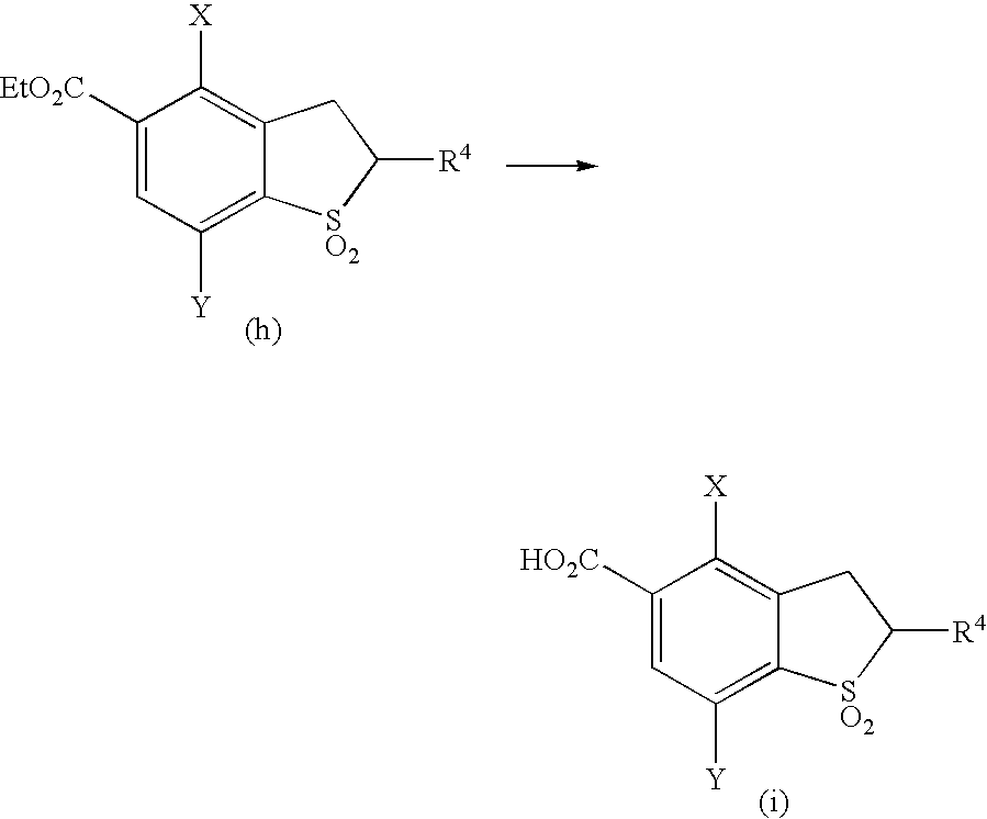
C1([EtO2C])=CC([Y])=C2C(=C1[X])CC([R4])[SO2]2.C1([HO2C])=CC([Y])=C2C(=C1[X])CC([R4])[SO2]2
